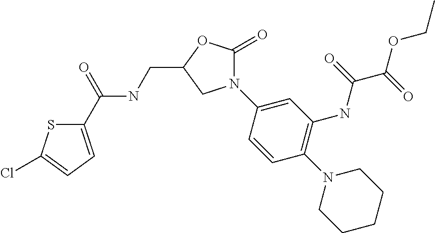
C1(C(=O)NCC2OC(=O)N(C3=CC(NC(C(=O)OCC)=O)=C(N4CCCCC4)C=C3)C2)=CC=C(Cl)S1
